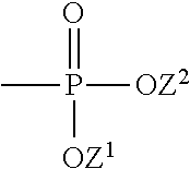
CP(=O)([OZ1])[OZ2]
